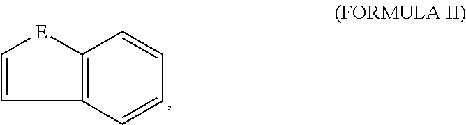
C1=CC2=C([E]1)C=CC=C2
